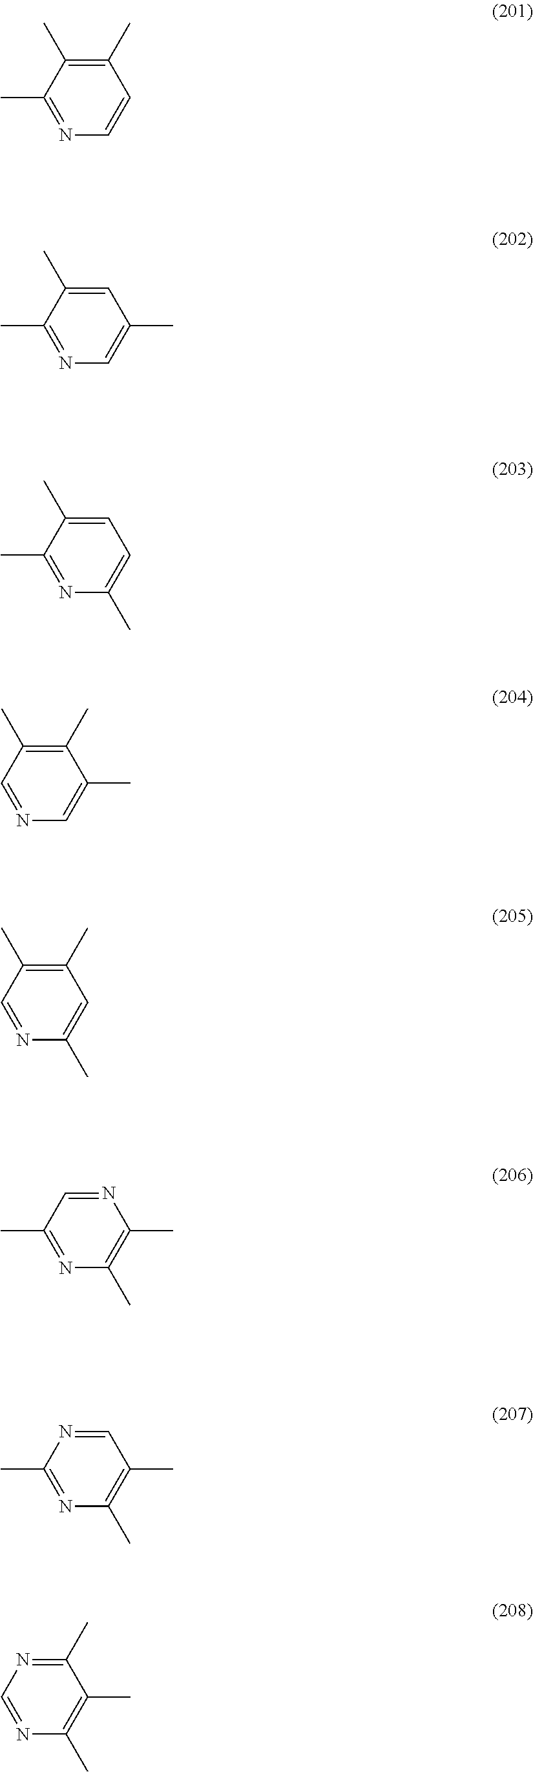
C1(C)=C(C)C(C)=NC=C1.C1=C(C)C(C)=NC=C1C.C1=C(C)C(C)=NC(C)=C1.C1(C)=C(C)C=NC=C1C.C1(C)=C(C)C=NC(C)=C1.N1=CC(C)=NC(C)=C1C.C1=NC(C)=NC(C)=C1C.C1(C)=NC=NC(C)=C1C
